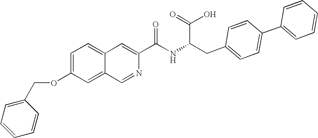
C1=C(OCC2=CC=CC=C2)C=C2C(=C1)C=C(C(NC(CC1=CC=C(C3=CC=CC=C3)C=C1)C(O)=O)=O)N=C2
